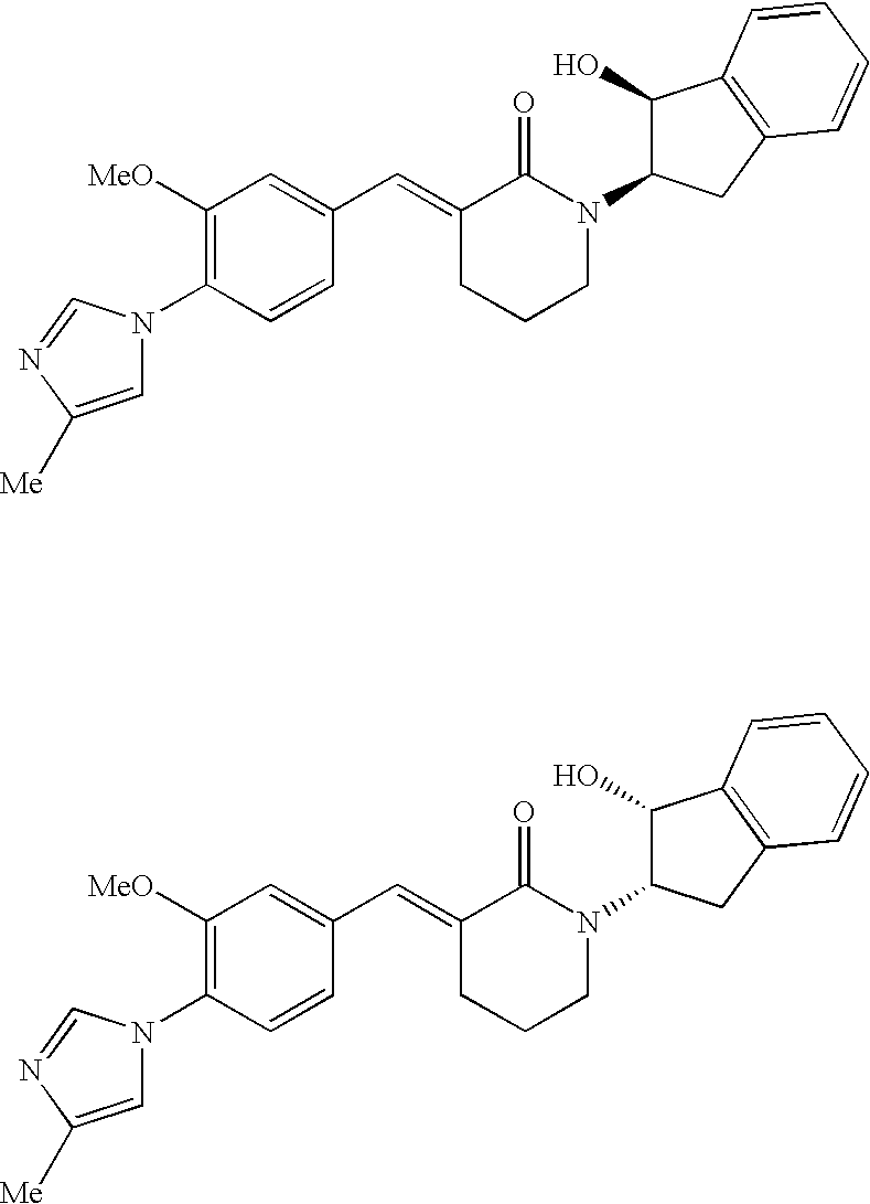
C1=CC(N2C=C([Me])N=C2)=C([OMe])C=C1C=C1CCCN(C2C(O)C3=C(C2)C=CC=C3)C1=O.C1=CC(N2C=C([Me])N=C2)=C([OMe])C=C1C=C1CCCN(C2C(O)C3=C(C2)C=CC=C3)C1=O
